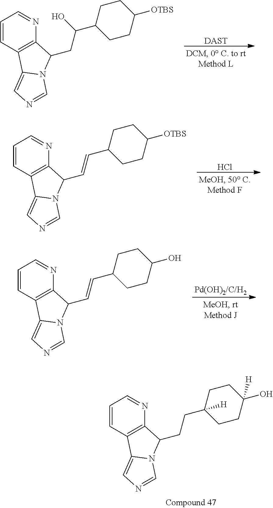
C1=CC2=C(N=C1)C(CCC1([H])CCC(O)([H])CC1)N1C2=CN=C1.[DAST].C1=CC2=C(N=C1)C(CC(O)C1CCC([OTBS])CC1)N1C2=CN=C1.Cl.C1=CC2=C(N=C1)C(C=CC1CCC([OTBS])CC1)N1C2=CN=C1.[Pd(OH)2/C/H2].C1=CC2=C(N=C1)C(C=CC1CCC(O)CC1)N1C2=CN=C1
